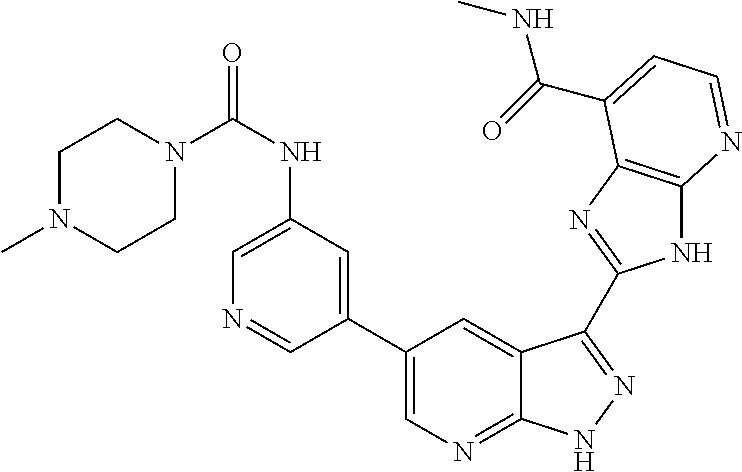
C1(C2=CN=C3C(=C2)C(C2=NC4=C(N2)N=CC=C4C(=O)NC)=NN3)=CC(NC(N2CCN(C)CC2)=O)=CN=C1
